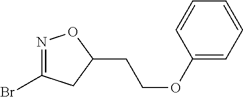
N1=C(Br)CC(CCOC2=CC=CC=C2)O1
